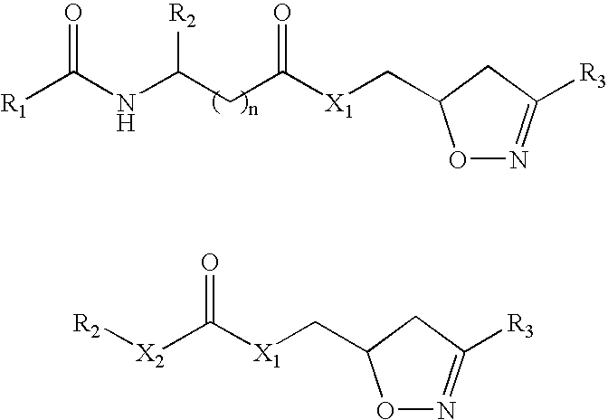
O=C(NC(CC([X1]CC1CC([R3])=NO1)=O)[R2])[R1].[X2](C([X1]CC1CC([R3])=NO1)=O)[R2]
